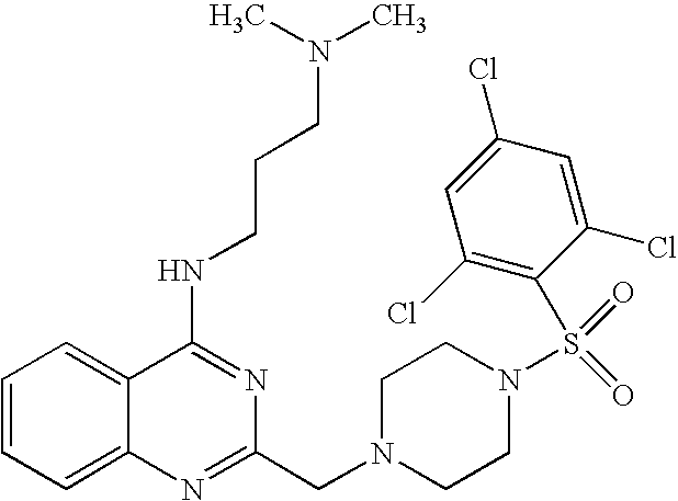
C1=CC=C2C(=C1)C(NCCCN(C)C)=NC(CN1CCN(S(=O)(=O)C3=C(Cl)C=C(Cl)C=C3Cl)CC1)=N2
